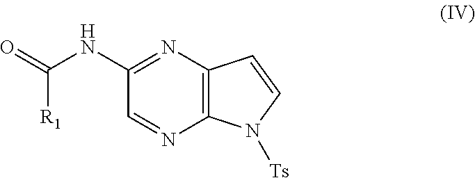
C([R1])(NC1=NC2=C(N=C1)N([Ts])C=C2)=O
